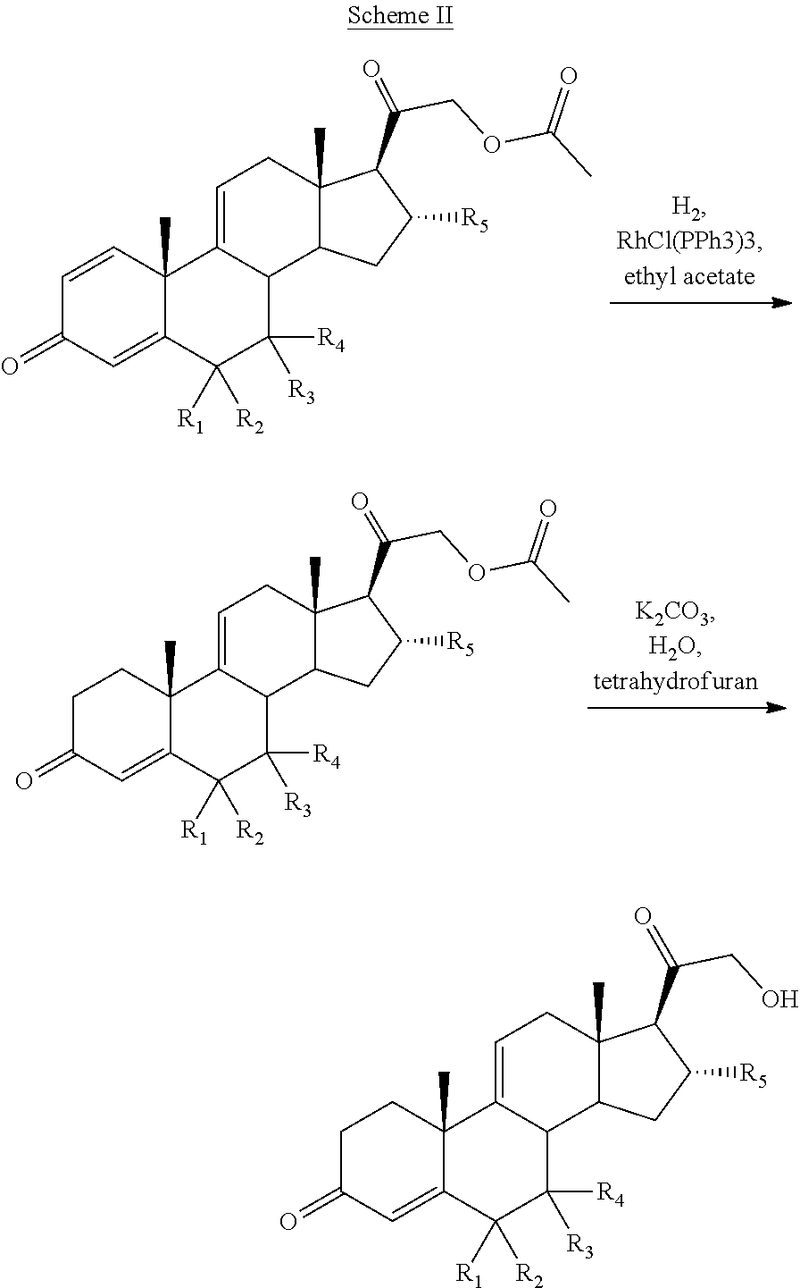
C1=C2C([R2])([R1])C([R4])([R3])C3C(=CCC4(C)C(C(=O)COC(C)=O)C([R5])CC34)C2(C)C=CC1=O.C1=C2C([R2])([R1])C([R4])([R3])C3C(=CCC4(C)C(C(=O)COC(C)=O)C([R5])CC34)C2(C)CCC1=O.C1=C2C([R2])([R1])C([R4])([R3])C3C(=CCC4(C)C(C(CO)=O)C([R5])CC34)C2(C)CCC1=O
